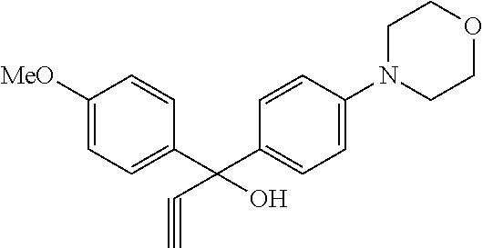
C1([MeO])=CC=C(C(C2=CC=C(N3CCOCC3)C=C2)(C#C)O)C=C1
